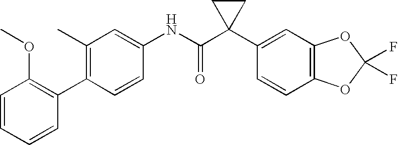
C1=CC(C2=C(OC)C=CC=C2)=C(C)C=C1NC(C1(C2=CC3=C(C=C2)OC(F)(F)O3)CC1)=O
